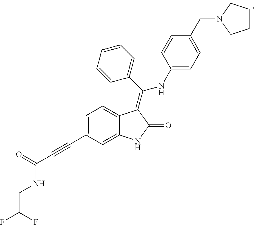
C1=C(C#CC(=O)NCC(F)F)C=C2C(=C1)C(=C(C1=CC=CC=C1)NC1=CC=C(CN3CCCC3)C=C1)C(=O)N2
